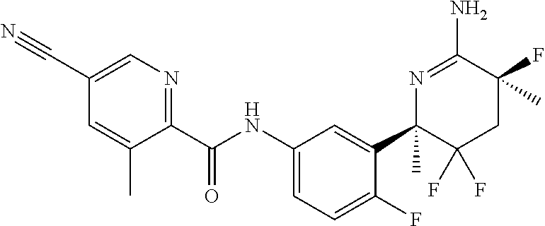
C1(C#N)=CN=C(C(NC2=CC=C(F)C(C3(C)C(F)(F)CC(F)(C)C(N)=N3)=C2)=O)C(C)=C1
